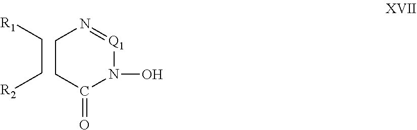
C1CC(=O)N(O)[Q1]=N1.C(C[R2])[R1]
